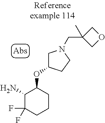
NC1C(F)(F)CCCC1OC1CN(CC2(C)COC2)CC1
